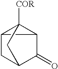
C12C(=O)C3C([COR])(C3C1)C2
